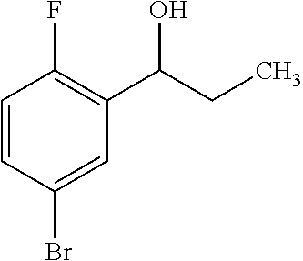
C1=CC(Br)=CC(C(CC)O)=C1F
